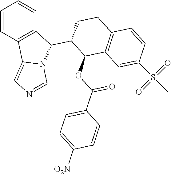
C12=C(C=CC=C1)C(C1C(OC(=O)C3=CC=C([O2N])C=C3)C3=C(CC1)C=CC(S(C)(=O)=O)=C3)N1C2=CN=C1
